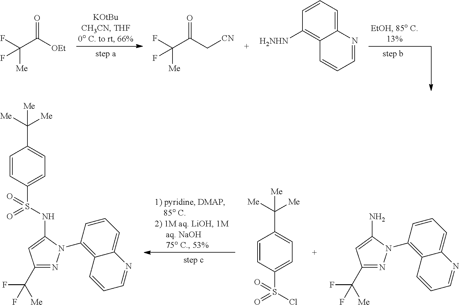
C(C([OEt])=O)(F)([Me])F.C(C(C[CN])=O)(F)([Me])F.C1=CC=C2C(=C1[H2NHN])C=CC=N2.C1(C([Me])(F)F)=NN(C2=C3C(=CC=C2)N=CC=C3)C(N)=C1.C1=CC(S(Cl)(=O)=O)=CC=C1C([Me])([Me])[Me].C1=CC(S(NC2=CC(C([Me])(F)F)=NN2C2=C3C(=CC=C2)N=CC=C3)(=O)=O)=CC=C1C([Me])([Me])[Me]
